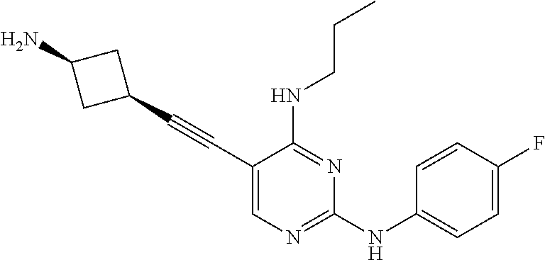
C1(C#CC2=CN=C(NC3=CC=C(F)C=C3)N=C2NCCC)CC(N)C1
